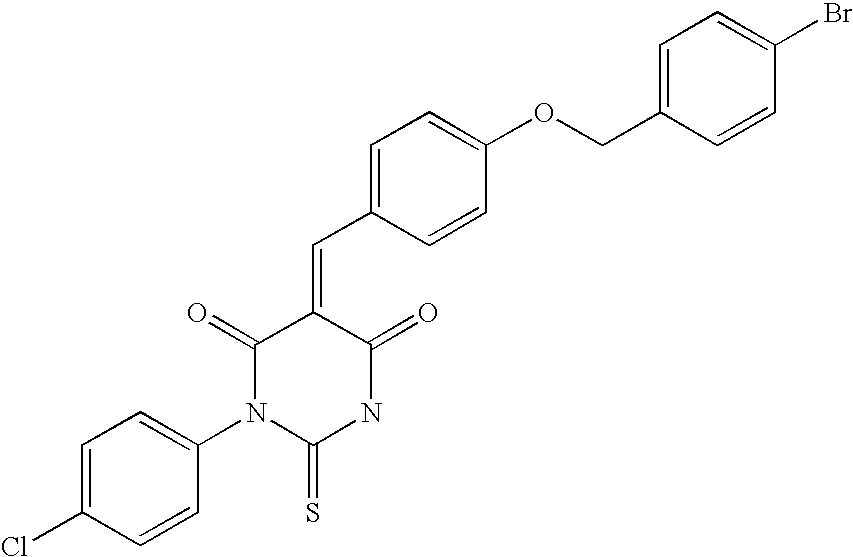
C1=C(Cl)C=CC(N2C(=S)NC(=O)C(=CC3=CC=C(OCC4=CC=C(Br)C=C4)C=C3)C2=O)=C1
